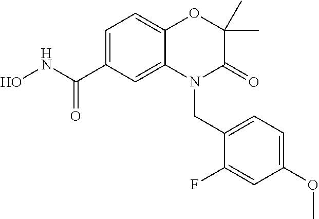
C1=C(C(NO)=O)C=C2C(=C1)OC(C)(C)C(=O)N2CC1=CC=C(OC)C=C1F
